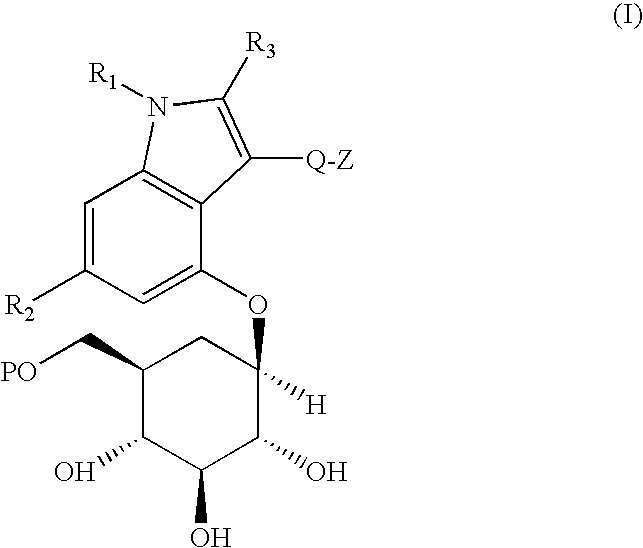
O(C1=CC([R2])=CC2=C1C([Q-Z])=C([R3])N2[R1])C1([H])C(O)C(O)C(O)C(C[PO])C1
